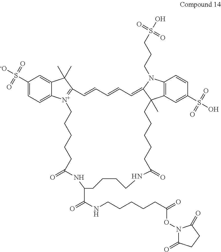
C1(S(=O)(=O)[-O])=CC=C2C(=C1)C(C)(C)C1=[N+]2CCCCCC(=O)NC(C(NCCCCCC(=O)ON2C(=O)CCC2=O)=O)CCCCNC(=O)CCCCCC2(C)C3=C(C=CC(S(=O)(=O)O)=C3)N(CCCS(=O)(=O)O)C2=CC=CC=C1
